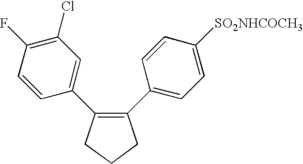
C1(C2=CC=C([SO2NHCOCH3])C=C2)=C(C2=CC(Cl)=C(F)C=C2)CCC1
